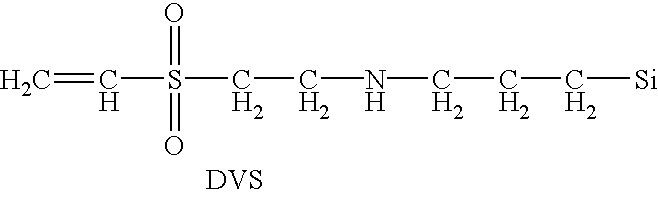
C=CS(CCNCCC[Si])(=O)=O.[DVS]
